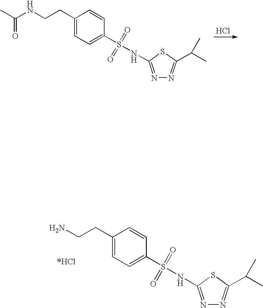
C1(CCNC(C)=O)=CC=C(S(=O)(=O)NC2=NN=C(C(C)C)S2)C=C1.Cl.C1(CCN)=CC=C(S(=O)(=O)NC2=NN=C(C(C)C)S2)C=C1
